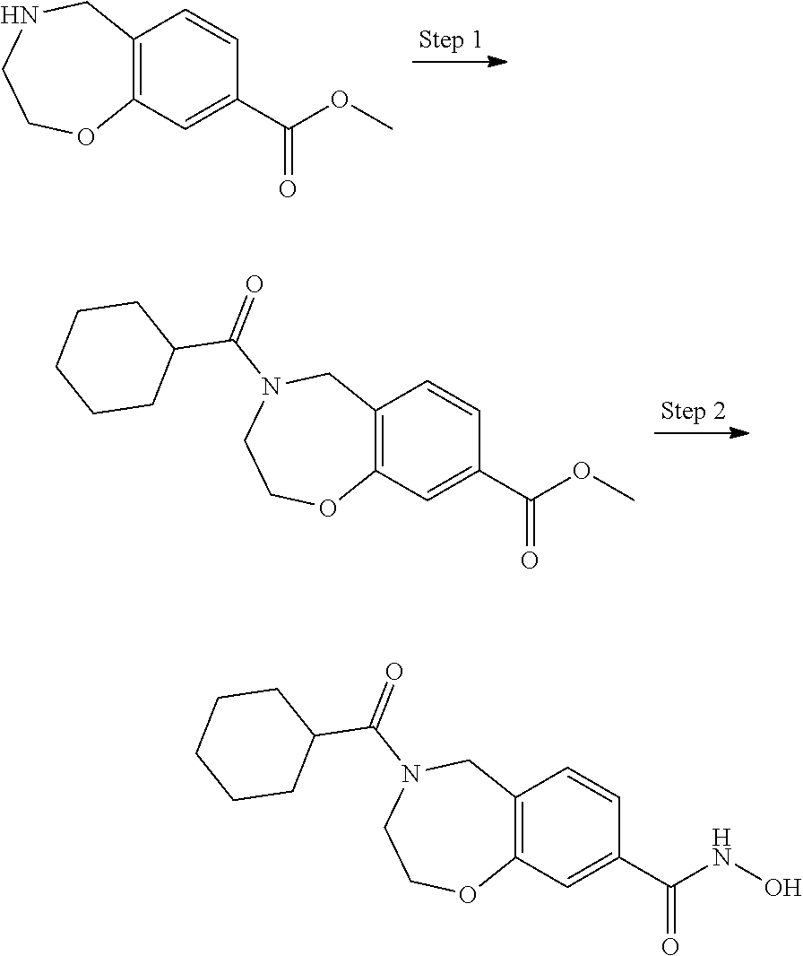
C12=C(C=C(C(OC)=O)C=C1)OCCNC2.C12=C(C=C(C(OC)=O)C=C1)OCCN(C(=O)C1CCCCC1)C2.C12=C(C=C(C(NO)=O)C=C1)OCCN(C(=O)C1CCCCC1)C2
